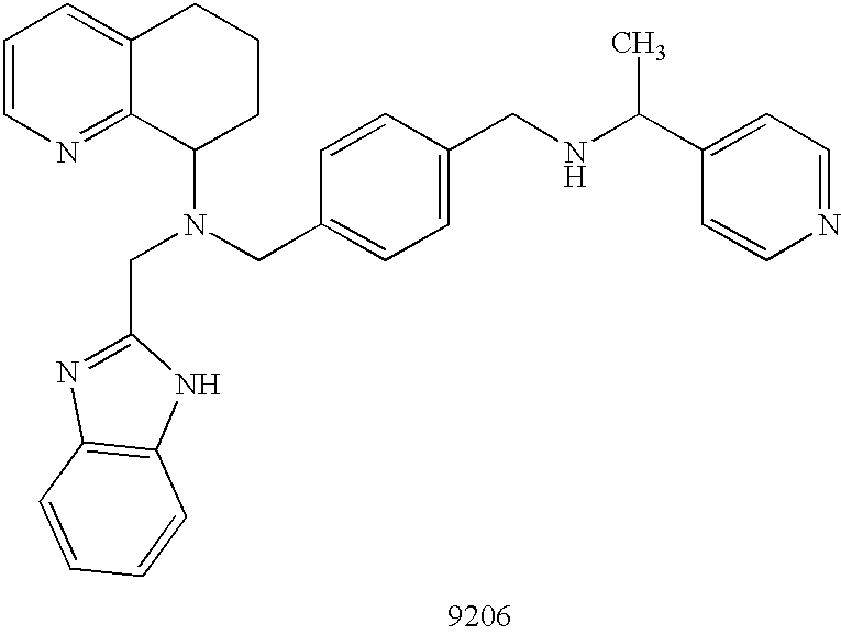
C1=CN=C2C(=C1)CCCC2N(CC1=CC=C(CNC(C)C2=CC=NC=C2)C=C1)CC1=NC2=C(N1)C=CC=C2
